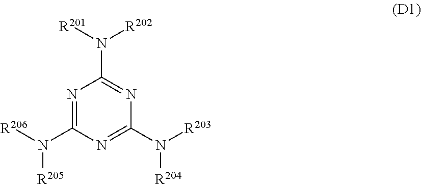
N(C1=NC(N([R203])[R204])=NC(N([R206])[R205])=N1)([R201])[R202]
